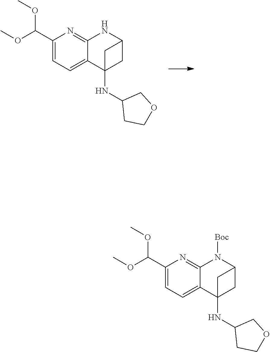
C1(C(OC)OC)=CC=C2C(=N1)NC1CC2(NC2CCOC2)C1.C1(C(OC)OC)=CC=C2C(=N1)N([Boc])C1CC2(NC2CCOC2)C1
